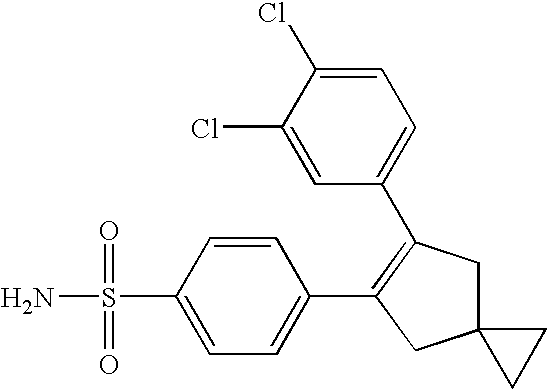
C12(CC(C3=CC=C(Cl)C(Cl)=C3)=C(C3=CC=C(S(N)(=O)=O)C=C3)C1)CC2
